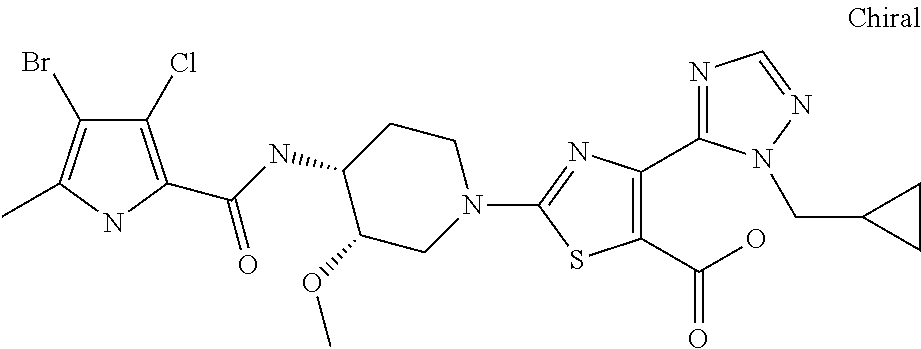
C1CC(NC(=O)C2=C(Cl)C(Br)=C(C)N2)C(OC)CN1C1=NC(C2=NC=NN2CC2CC2)=C(C(O)=O)S1
